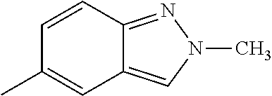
C12=CN(C)N=C1C=CC(C)=C2
